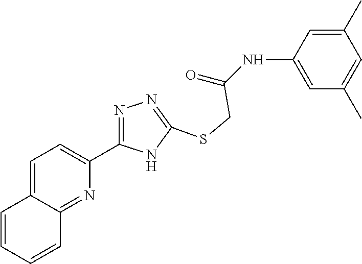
C1=C(NC(=O)CSC2=NN=C(C3=CC=C4C(=N3)C=CC=C4)N2)C=C(C)C=C1C
